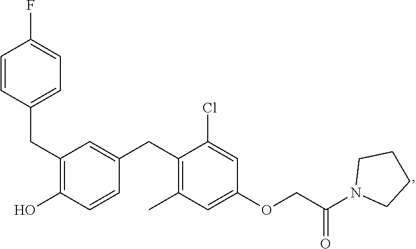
C(C1=C(O)C=CC(CC2=C(C)C=C(OCC(N3CCCC3)=O)C=C2Cl)=C1)C1=CC=C(F)C=C1
